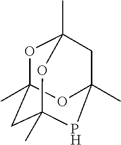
O1C2(C)CC3(C)OC1(C)CC(C)(O2)P3
